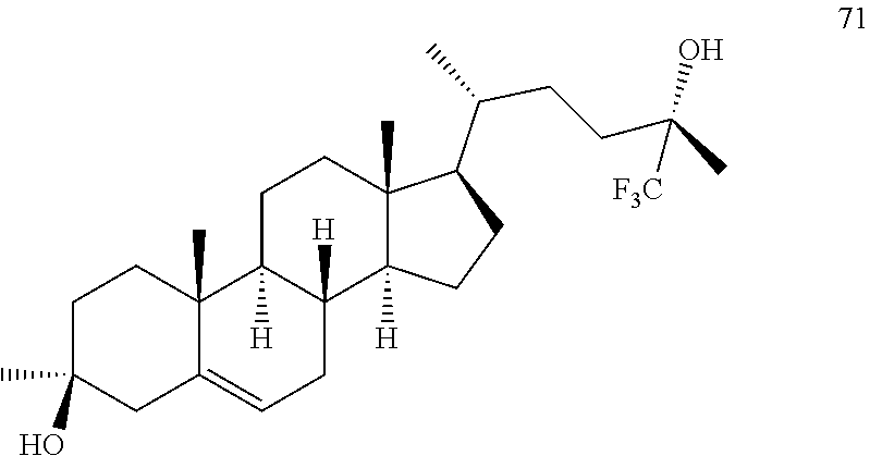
C1C(O)(C)CC2=CCC3([H])C([H])(C2(C)C1)CCC1(C)C3([H])CCC1C(C)CCC(C)([F3C])O
